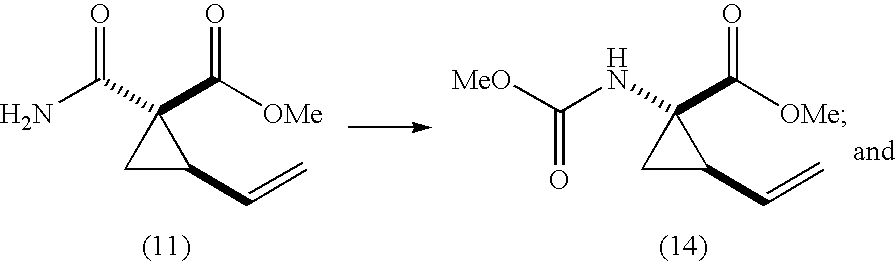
C1C(C=C)C1(C([OMe])=O)C(N)=O.C1C(C=C)C1(C([OMe])=O)NC([MeO])=O
